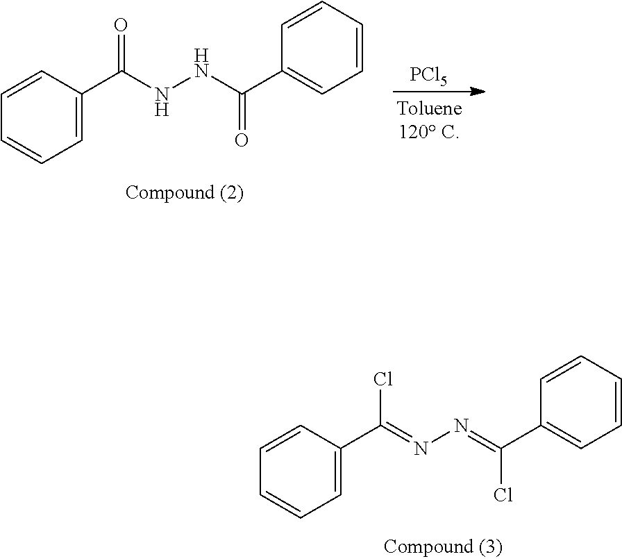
C1=CC=CC=C1C(=NN=C(C1=CC=CC=C1)Cl)Cl.C1=CC=CC=C1C(NNC(C1=CC=CC=C1)=O)=O.[PCl5]
